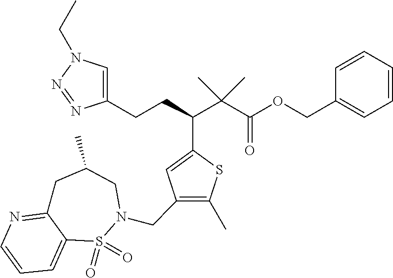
C1(CCC(C(C(OCC2=CC=CC=C2)=O)(C)C)C2=CC(CN3S(=O)(=O)C4=CC=CN=C4CC(C)C3)=C(C)S2)=CN(CC)N=N1
